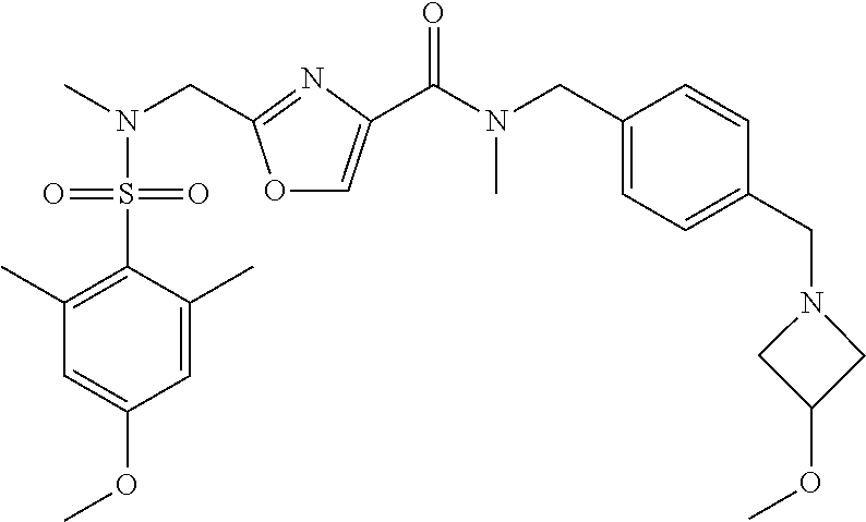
O1C=C(C(N(C)CC2=CC=C(CN3CC(OC)C3)C=C2)=O)N=C1CN(C)S(C1=C(C)C=C(OC)C=C1C)(=O)=O
